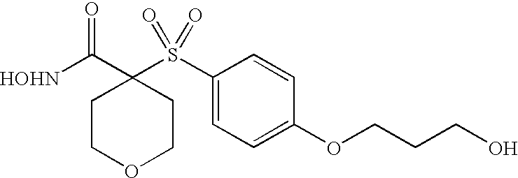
[HOHN]C(C1(S(C2=CC=C(OCCCO)C=C2)(=O)=O)CCOCC1)=O
